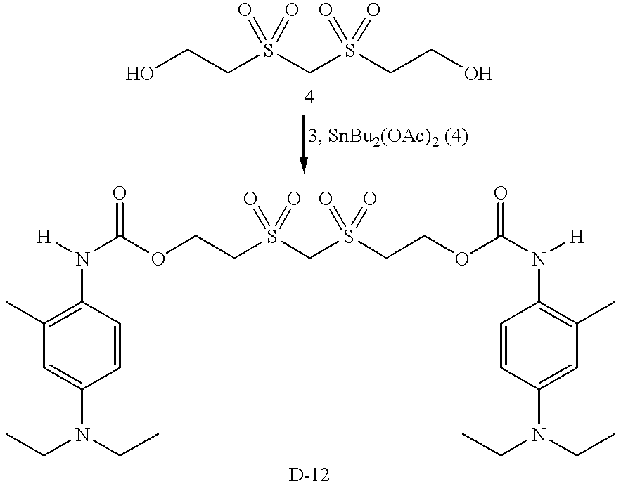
C1(C)=C(N([H])C(OCCS(=O)(=O)CS(CCOC(N(C2=C(C)C=C(N(CC)CC)C=C2)[H])=O)(=O)=O)=O)C=CC(N(CC)CC)=C1.OCCS(=O)(=O)CS(CCO)(=O)=O
